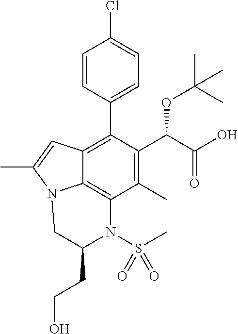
C1=CC(C2=C3C4=C(C(C)=C2C(C(=O)O)OC(C)(C)C)N(S(=O)(C)=O)C(CCO)CN4C(C)=C3)=CC=C1Cl
